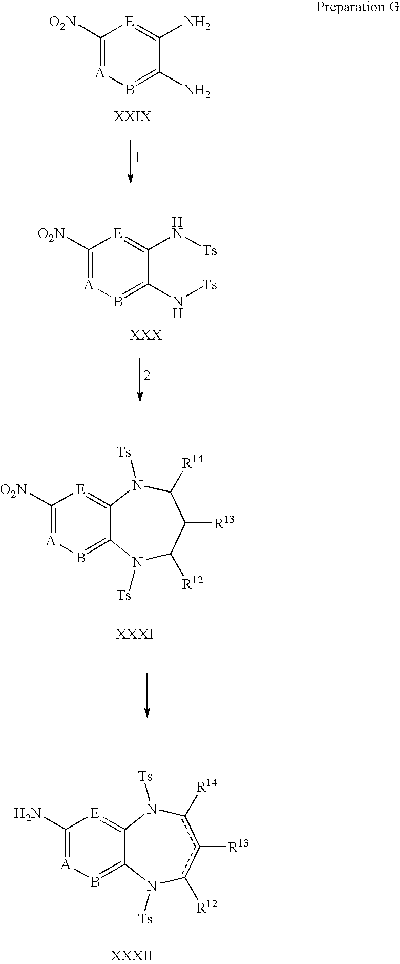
C1([O2N])=[A]B=C(N)C(N)=[E]1.C1([O2N])=[A]B=C(N[Ts])C(N[Ts])=[E]1.C1([O2N])=[A]B=C2C(=[E]1)N([Ts])C([R14])C([R13])C([R12])N2[Ts].C1(N)=[A]B=C2C(=[E]1)N([Ts])c([R14])c([R13])c([R12])N2[Ts]
